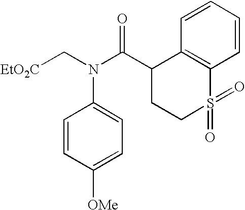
[EtO2C]CN(C(C1CCS(=O)(=O)C2=C1C=CC=C2)=O)C1=CC=C([OMe])C=C1
